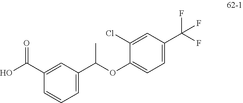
C1(C(O)=O)=CC(C(OC2=CC=C(C(F)(F)F)C=C2Cl)C)=CC=C1
